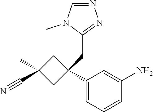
C1(C2(CC3=NN=CN3C)CC(C#N)(C)C2)=CC=CC(N)=C1
